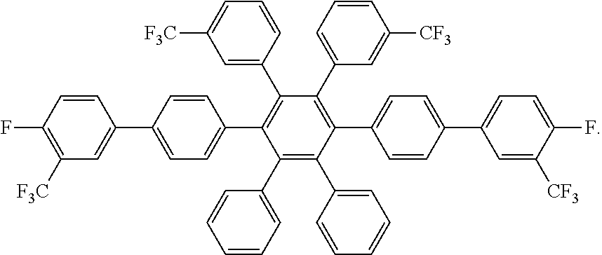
C1=CC(F)=C([F3C])C=C1C1=CC=C(C2=C(C3=CC([F3C])=CC=C3)C(C3=CC=CC([CF3])=C3)=C(C3=CC=C(C4=CC=C(F)C([CF3])=C4)C=C3)C(C3=CC=CC=C3)=C2C2=CC=CC=C2)C=C1
